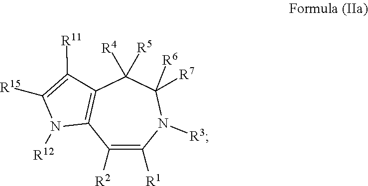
C1([R2])=C([R1])N([R3])C([R6])([R7])C([R5])([R4])C2=C1N([R12])C([R15])=C2[R11]
